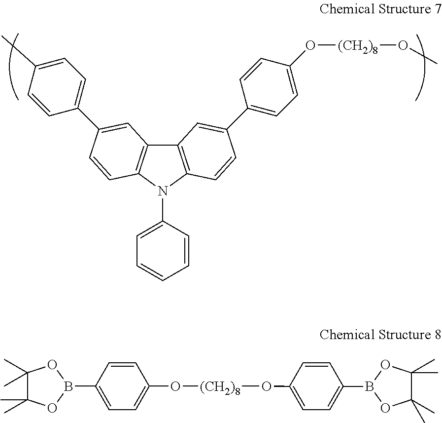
C12=C(N(C3=CC=CC=C3)C3=C1C=C(C1=CC=C(C)C=C1)C=C3)C=CC(C1=CC=C(O[(CH2)8]OC)C=C1)=C2.O([(CH2)8]OC1=CC=C(B2OC(C)(C)C(C)(C)O2)C=C1)C1=CC=C(B2OC(C)(C)C(C)(C)O2)C=C1
